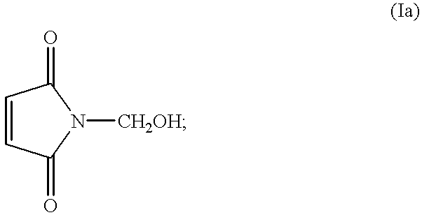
C1=CC(=O)N([CH2OH])C1=O
